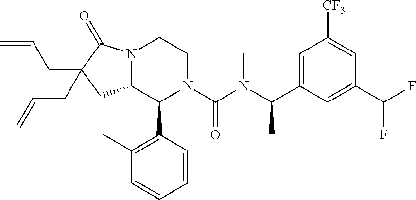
C1=C(C(N(C(N2CCN3C(C2C2=C(C)C=CC=C2)CC(CC=C)(CC=C)C3=O)=O)C)C)C=C(C(F)F)C=C1[CF3]
